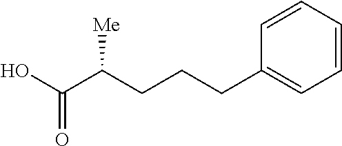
OC(C(CCCC1=CC=CC=C1)[Me])=O
